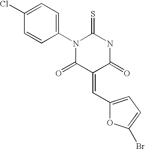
N1(C2=CC=C(Cl)C=C2)C(=O)C(=CC2=CC=C(Br)O2)C(=O)NC1=S
